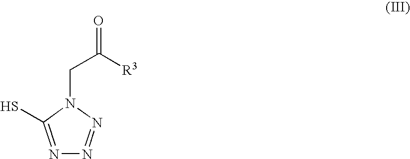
N1=C(S)N(CC([R3])=O)N=N1
